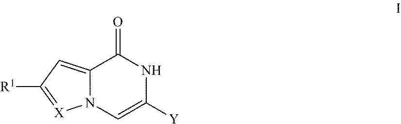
C12=CC([R1])=[X]N1C=C([Y])NC2=O
